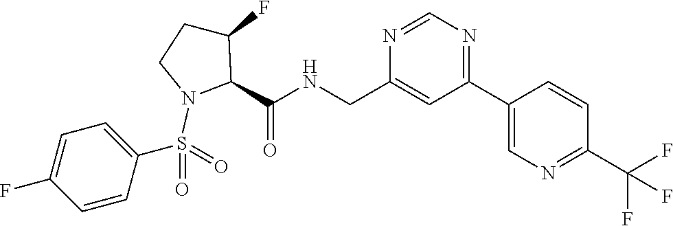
N1=C(C2=CN=C(C(F)(F)F)C=C2)C=C(CNC(=O)C2C(F)CCN2S(C2=CC=C(F)C=C2)(=O)=O)N=C1
